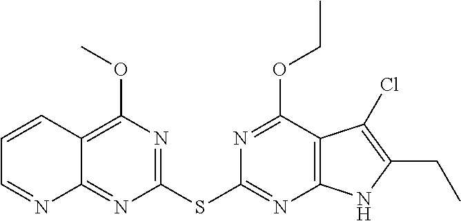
C12=C(OC)N=C(SC3=NC4=C(C(OCC)=N3)C(Cl)=C(CC)N4)N=C1N=CC=C2
